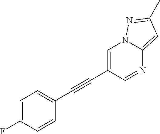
C1=C(C#CC2=CC=C(F)C=C2)C=NC2=CC(C)=NN12
